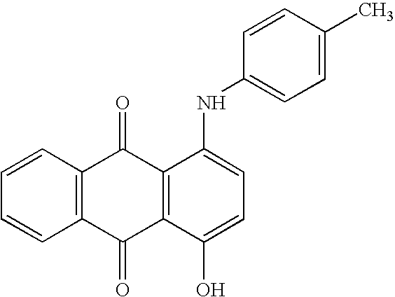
C1=CC2=C(C=C1)C(=O)C1=C(C2=O)C(NC2=CC=C(C)C=C2)=CC=C1O
